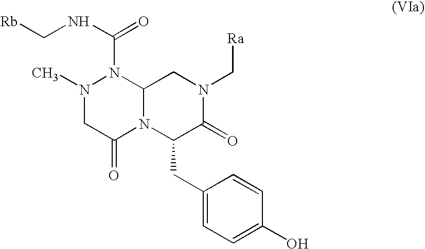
N1(C)CC(=O)N2C(N1C(NC[Rb])=O)CN(C[Ra])C(=O)C2CC1=CC=C(O)C=C1
